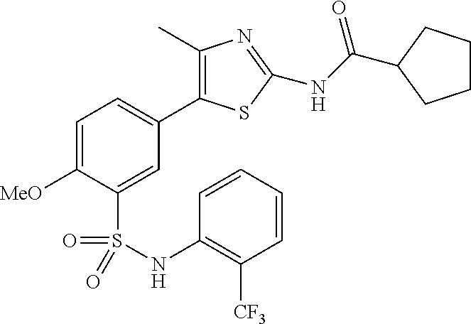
C1=C([MeO])C(S(NC2=C([CF3])C=CC=C2)(=O)=O)=CC(C2=C(C)N=C(NC(=O)C3CCCC3)S2)=C1
